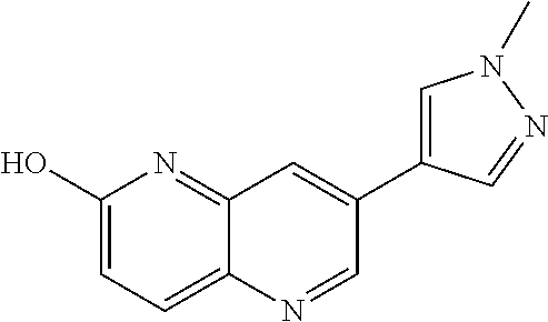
C1(O)=CC=C2C(=N1)C=C(C1=CN(C)N=C1)C=N2
